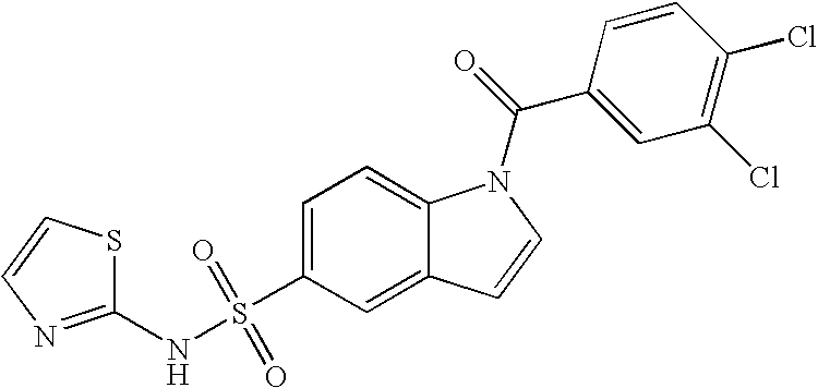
C1(NS(C2=CC=C3C(=C2)C=CN3C(=O)C2=CC(Cl)=C(Cl)C=C2)(=O)=O)=NC=CS1
